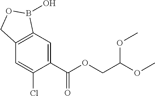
C1=C(C(OCC(OC)OC)=O)C(Cl)=CC2=C1B(O)OC2
